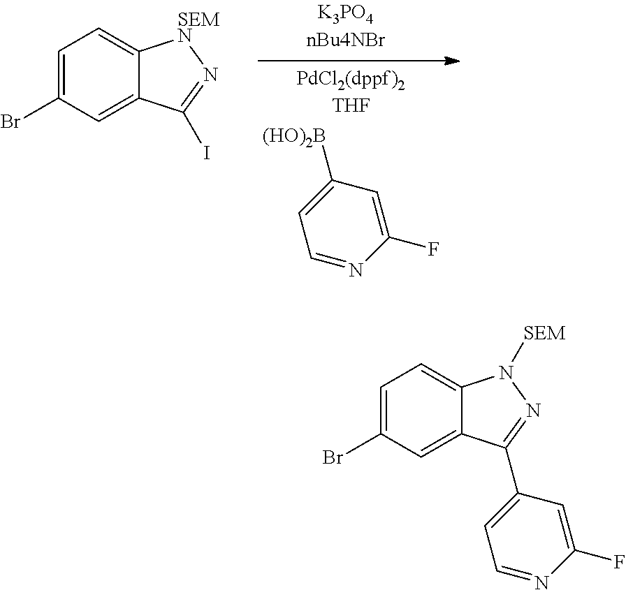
C1=NC(F)=CC([(HO)2B])=C1.C1=C(Br)C=C2C(=C1)[SEMN]N=C2I.C1=C(Br)C=C2C(=C1)N([SEM])N=C2C1=CC=NC(F)=C1
